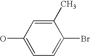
C1(O)=CC=C(Br)C(C)=C1
